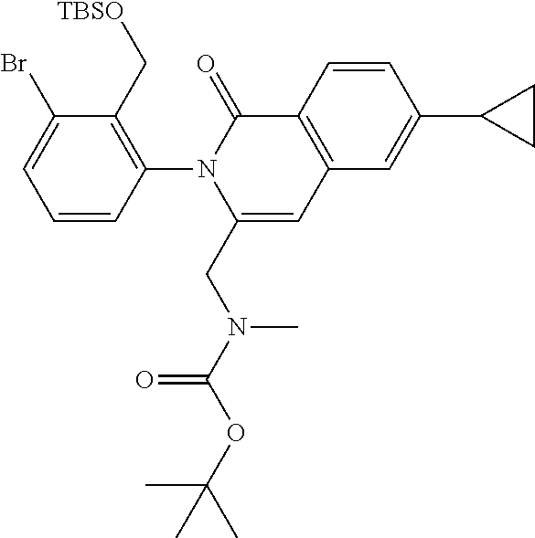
C1=CC(N2C(CN(C(OC(C)(C)C)=O)C)=CC3=C(C2=O)C=CC(C2CC2)=C3)=C(C[TBSO])C(Br)=C1
